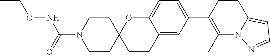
C12=CC(C3=C(C)N4C(=CC=N4)C=C3)=CC=C1OC1(CC2)CCN(C(NOCC)=O)CC1
